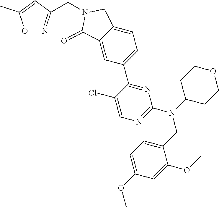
O1N=C(CN2CC3=CC=C(C4=NC(N(CC5=CC=C(OC)C=C5OC)C5CCOCC5)=NC=C4Cl)C=C3C2=O)C=C1C
